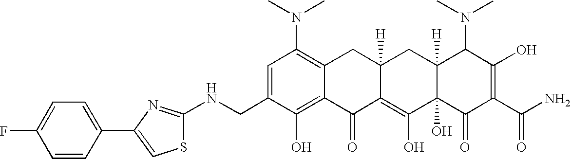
C1(CNC2=NC(C3=CC=C(F)C=C3)=CS2)=CC(N(C)C)=C2C(=C1O)C(=O)C1=C(O)C3(O)C([H])(CC1([H])C2)C(N(C)C)C(O)=C(C(N)=O)C3=O
